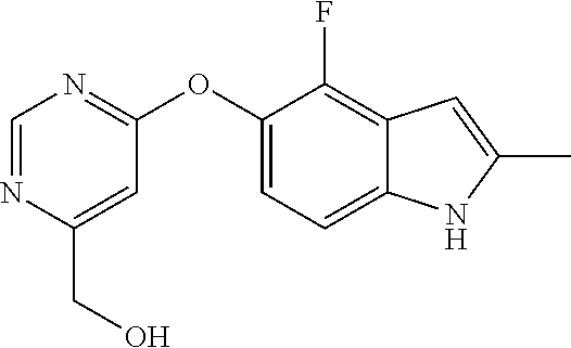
C1=NC(CO)=CC(OC2=CC=C3C(=C2F)C=C(C)N3)=N1
